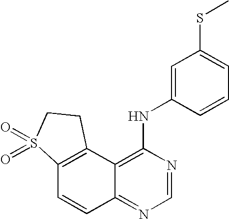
C12=C(C3=C(NC4=CC(SC)=CC=C4)N=CN=C3C=C1)CCS2(=O)=O
